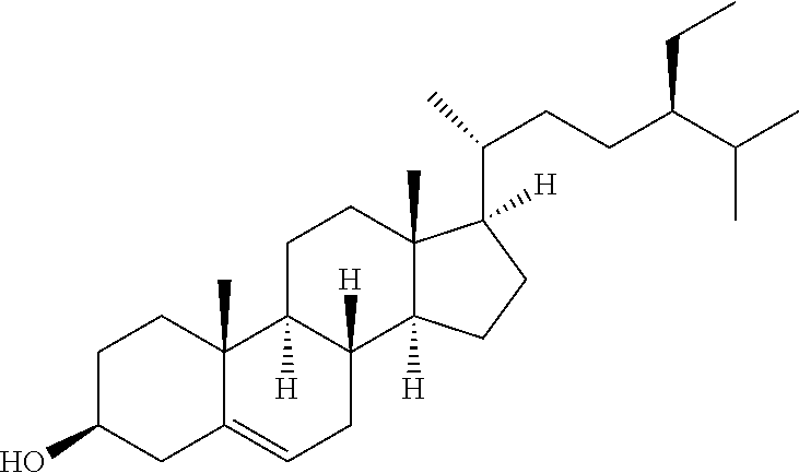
C1C(O)CC2=CCC3([H])C([H])(C2(C)C1)CCC1(C)C3([H])CCC1(C(CCC(C(C)C)CC)C)[H]
